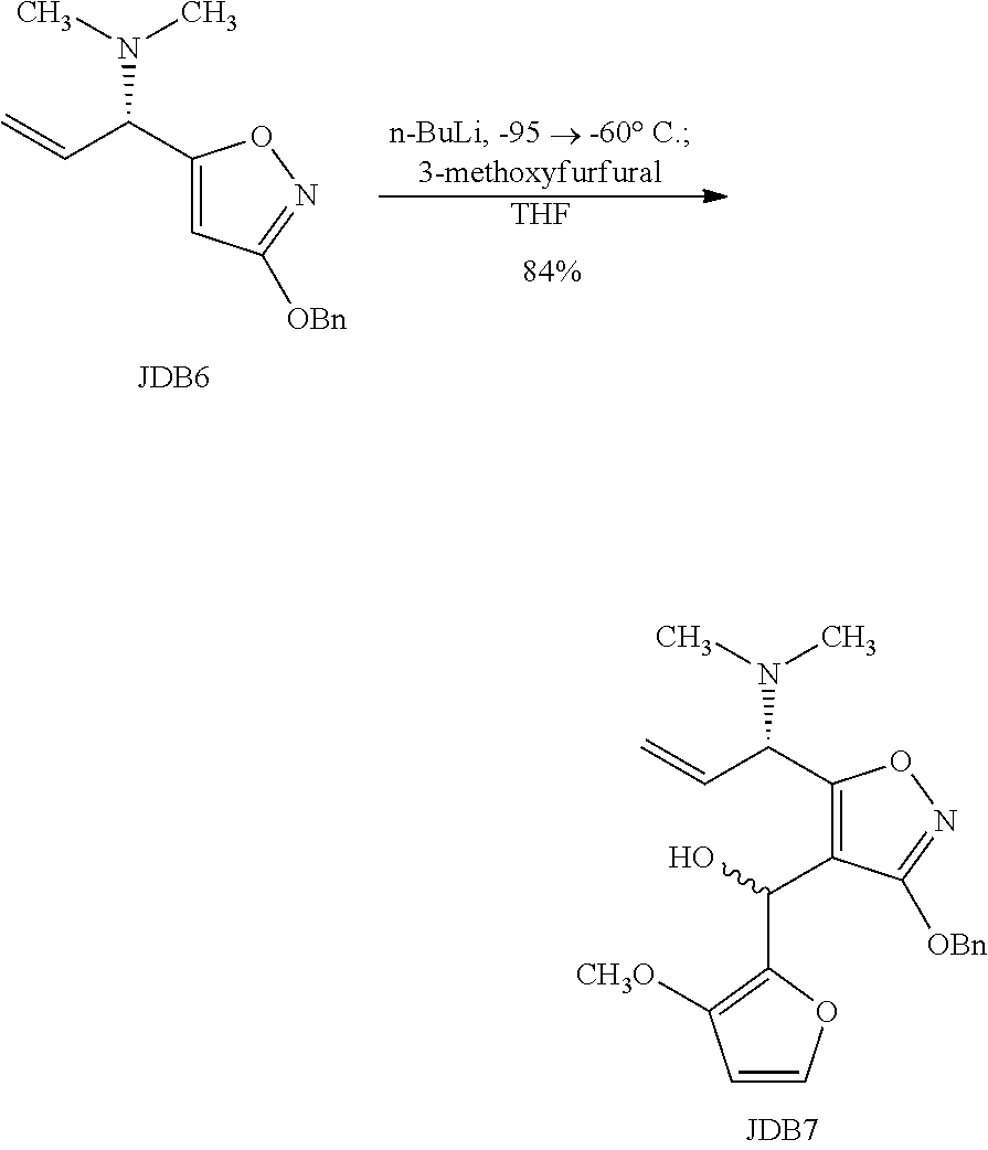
C1(C(N(C)C)C=C)=C(C(O)C2=C([CH3O])C=CO2)C([OBn])=NO1.C1(C(N(C)C)C=C)=CC([OBn])=NO1.[THF]
